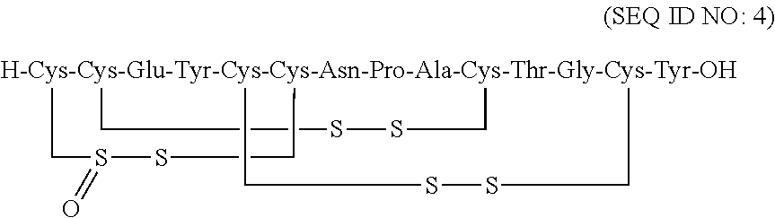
C1[H-Cys-Cys-Glu-Tyr-Cys-Cys-Asn-Pro-Ala-Cys-Thr-Gly-Cys-Tyr-OH]23(CS(=O)SC2)(CSSC3)CSS1
